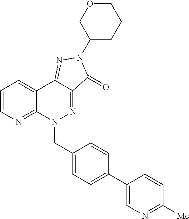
C12=NC=CC=C1C1=NN(C3CCCOC3)C(=O)C1=NN2CC1=CC=C(C2=CN=C([Me])C=C2)C=C1
